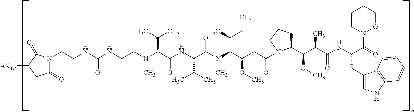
C(CNC(NCCN(C(C(NC(C(N(C(C(CC(N1C(C(C(C(NC(C(=O)N2OCCCC2)CC2=CNC3=C2C=CC=C3)=O)C)OC)CCC1)=O)OC)C(CC)C)C)=O)C(C)C)=O)C(C)C)C)=O)N1C(=O)CC([AK1B])C1=O
